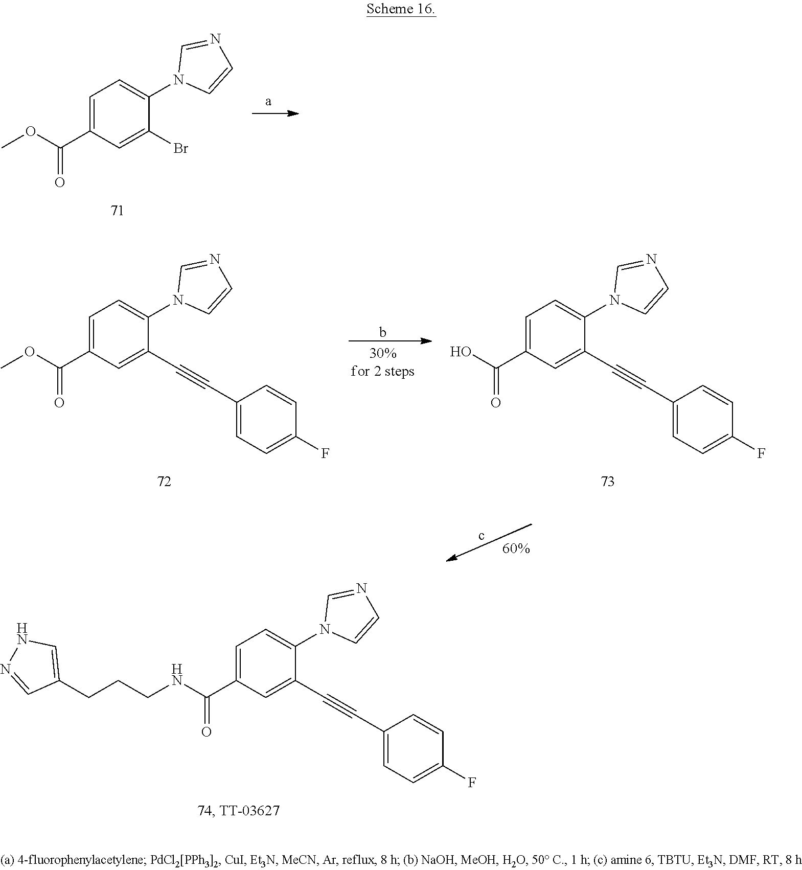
N(C(C1=CC=C(N2C=CN=C2)C(C#CC2=CC=C(F)C=C2)=C1)=O)CCCC1=CNN=C1.COC(C1=CC=C(N2C=CN=C2)C(Br)=C1)=O.b.OC(C1=CC=C(N2C=CN=C2)C(C#CC2=CC=C(F)C=C2)=C1)=O.O(C(C1=CC=C(N2C=CN=C2)C(C#CC2=CC=C(F)C=C2)=C1)=O)C
